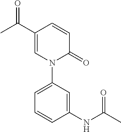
C1=CC(C(=O)C)=CN(C2=CC=CC(NC(C)=O)=C2)C1=O
